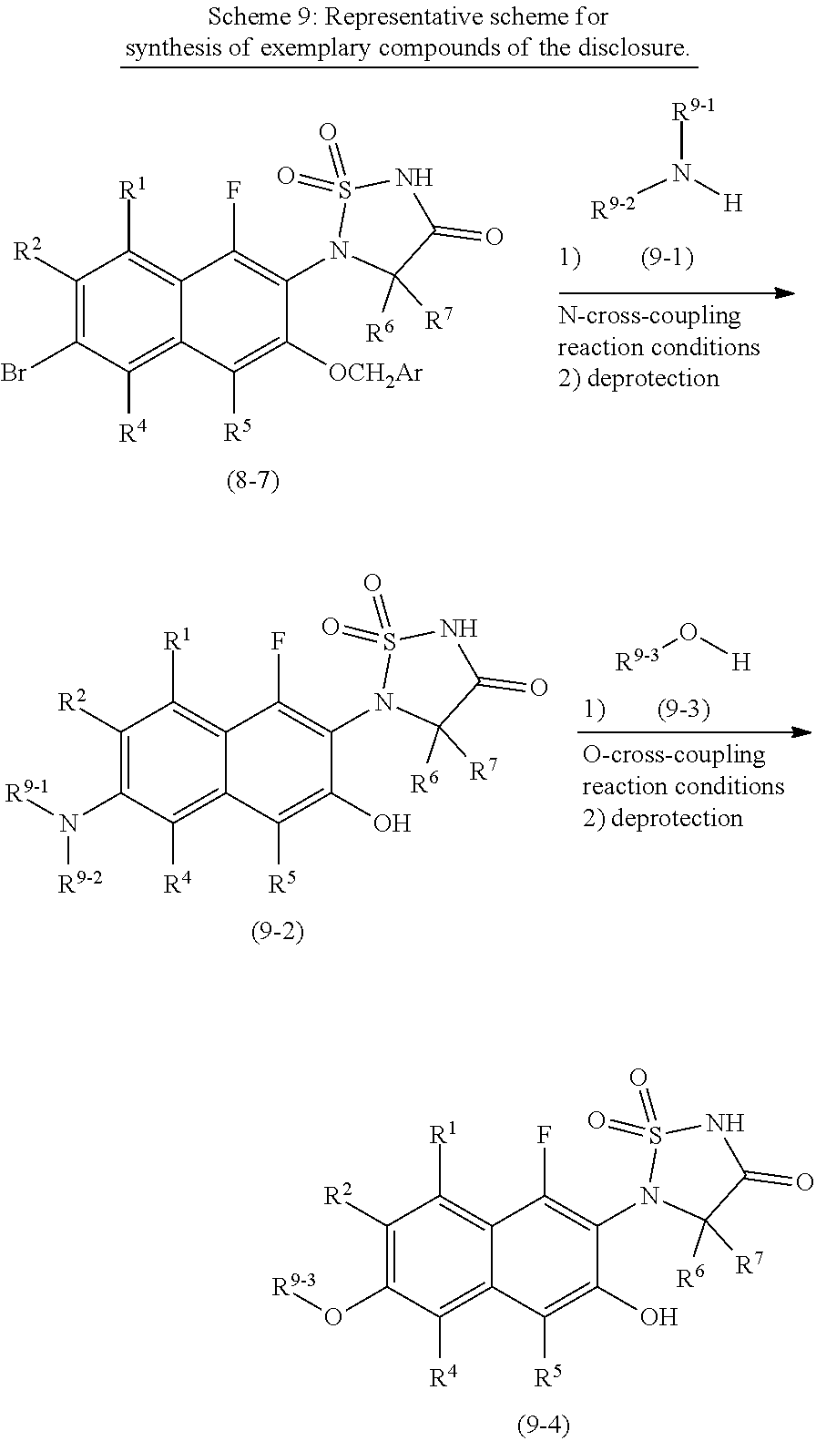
C1([R2])=C(N([R9-1])[R9-2])C([R4])=C2C(=C1[R1])C(F)=C(N1C([R6])([R7])C(=O)NS1(=O)=O)C(O)=C2[R5].[R9-3]O[H].C1([R2])=C(O[R9-3])C([R4])=C2C(=C1[R1])C(F)=C(N1C([R6])([R7])C(=O)NS1(=O)=O)C(O)=C2[R5].C1([R2])=C(Br)C([R4])=C2C(=C1[R1])C(F)=C(N1C([R6])([R7])C(=O)NS1(=O)=O)C([OCH2Ar])=C2[R5].[R9-2]N([H])[R9-1]
